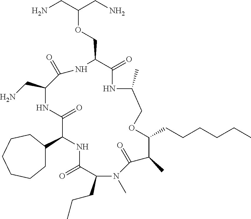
C1C(C2NC(=O)C(CCC)N(C)C(=O)C(C)C(CCCCCC)OCC(C)NC(=O)C(COC(CN)CN)NC(=O)C(CN)NC2=O)CCCCC1
